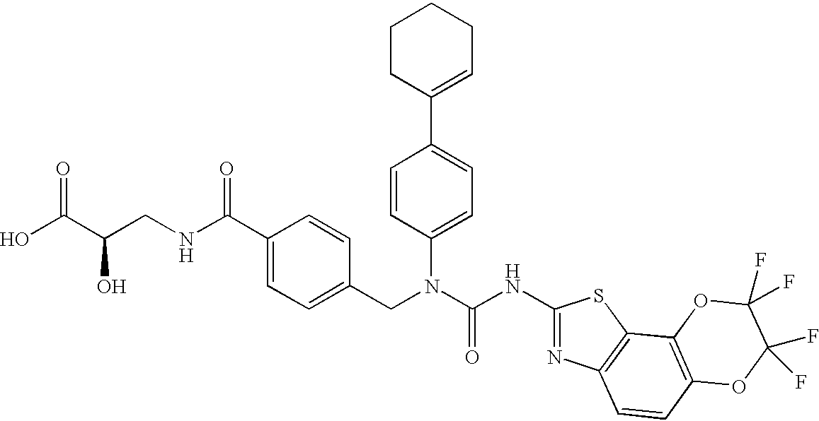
OC(C(CNC(C1=CC=C(CN(C(NC2=NC3=C(S2)C2=C(C=C3)OC(F)(F)C(F)(F)O2)=O)C2=CC=C(C3=CCCCC3)C=C2)C=C1)=O)O)=O
